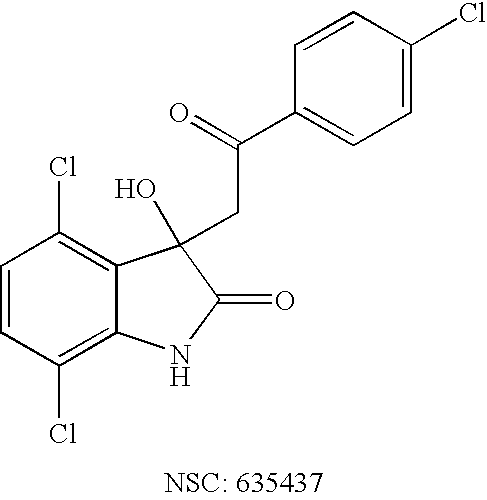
C1=CC(Cl)=C2C(=C1Cl)C(O)(CC(=O)C1=CC=C(Cl)C=C1)C(=O)N2
